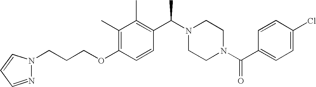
C(OC1=C(C)C(C)=C(C(N2CCN(C(C3=CC=C(Cl)C=C3)=O)CC2)C)C=C1)CCN1N=CC=C1
